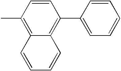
C1(C)=C2C(=C(C3=CC=CC=C3)C=C1)C=CC=C2
